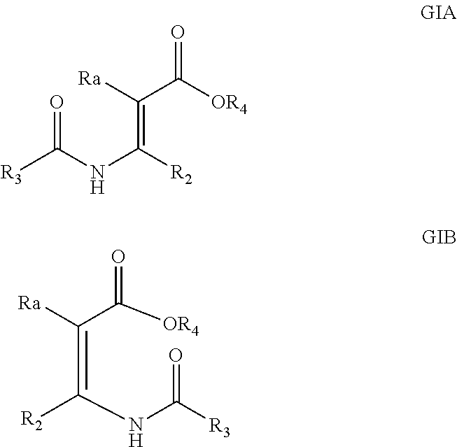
O=C(NC([R2])=C([Ra])C([OR4])=O)[R3].[R2]C(NC([R3])=O)=C([Ra])C([OR4])=O
